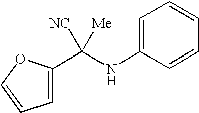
C1=C(C(NC2=CC=CC=C2)([NC])[Me])OC=C1
